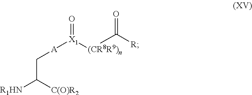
O=C([R])[(CR8R9)n][X1]([A]CC([R1HN])[C(O)R2])=O
